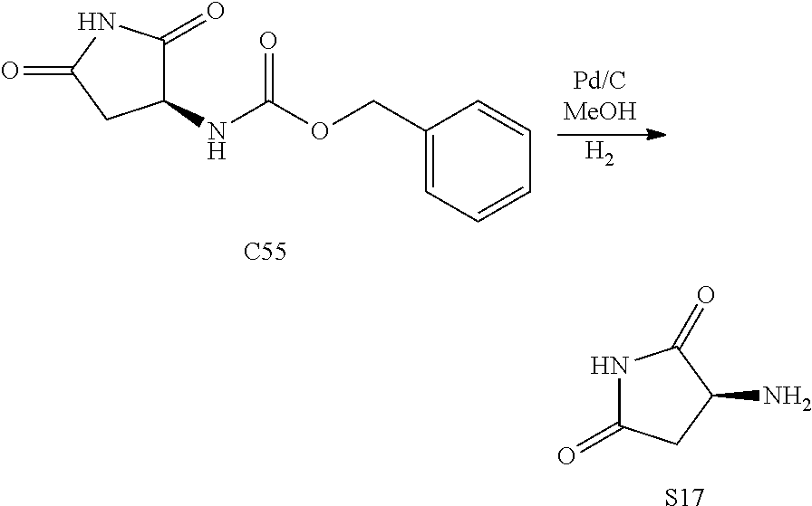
N1C(=O)CC(N)C1=O.[S17].C1(NC(OCC2=CC=CC=C2)=O)C(=O)NC(=O)C1.[C55].[H2]
